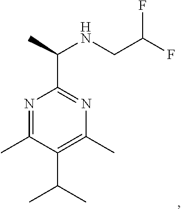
C1(C)=C(C(C)C)C(C)=NC(C(C)NCC(F)F)=N1
